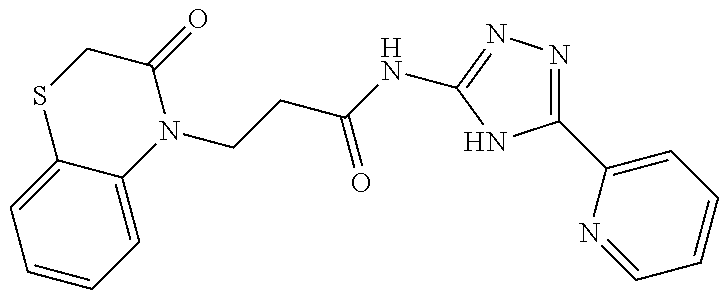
C12=CC=CC=C1N(CCC(NC1=NN=C(C3=CC=CC=N3)N1)=O)C(=O)CS2
